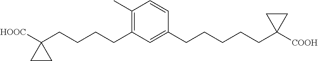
C1(C)=C(CCCCC2([HOOC])CC2)C=C(CCCCCC2([COOH])CC2)C=C1
